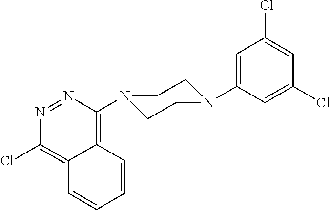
C1(Cl)=CC(N2CCN(C3=C4C(=C(Cl)N=N3)C=CC=C4)CC2)=CC(Cl)=C1
